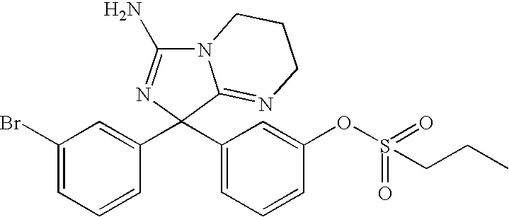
C1(Br)=CC=CC(C2(C3=CC=CC(OS(=O)(=O)CCC)=C3)C3=NCCCN3C(N)=N2)=C1
